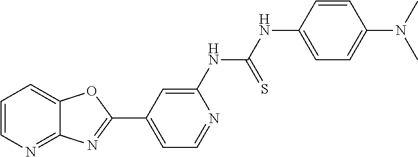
C1=C(NC(NC2=CC=C(N(C)C)C=C2)=S)N=CC=C1C1=NC2=NC=CC=C2O1
